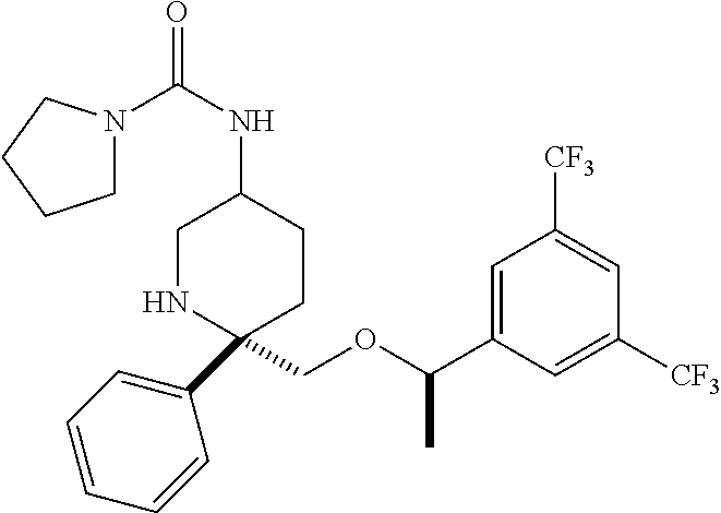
C1NC(COC(C2=CC([CF3])=CC([CF3])=C2)C)(C2=CC=CC=C2)CCC1NC(N1CCCC1)=O
